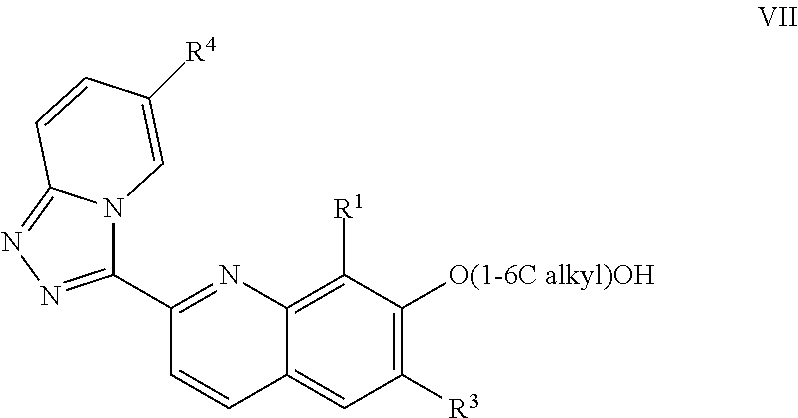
C1(C2=NN=C3N2C=C([R4])C=C3)=NC2=C([R1])C([O(1-6C alkyl)OH])=C([R3])C=C2C=C1
